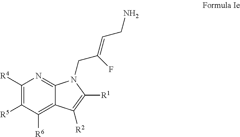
C1([R4])=C([R5])C([R6])=C2C(=N1)N(CC(=CCN)F)C([R1])=C2[R2]
